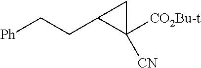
C1([CN])([CO2Bu-t])CC1CC[Ph]
